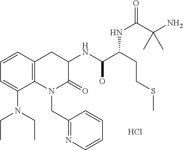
C1=CC2=C(C(N(CC)CC)=C1)N(CC1=NC=CC=C1)C(=O)C(NC(C(CCSC)NC(C(N)(C)C)=O)O)C2.Cl
